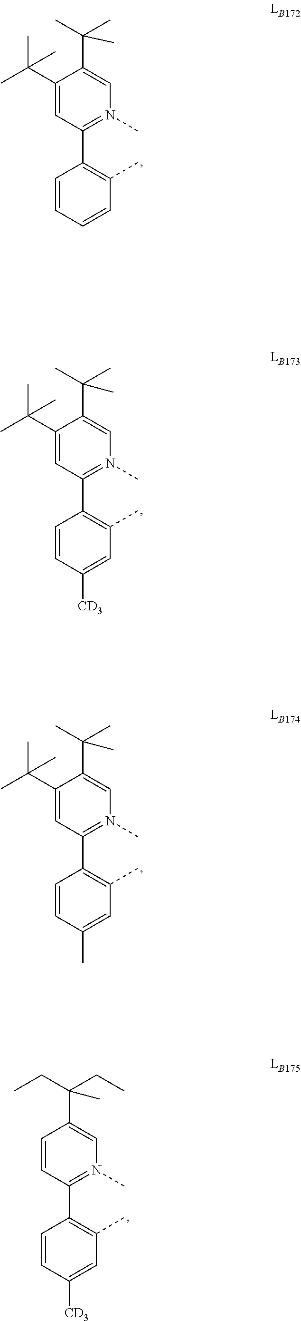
C1(C(C)(C)C)=CC(C2=C(C)C=CC=C2)=N(C)C=C1C(C)(C)C.C1(C(C)(C)C)=CC(C2=C(C)C=C([CD3])C=C2)=N(C)C=C1C(C)(C)C.C1(C(C)(C)C)=CC(C2=C(C)C=C(C)C=C2)=N(C)C=C1C(C)(C)C.C1=CC(C2=C(C)C=C([CD3])C=C2)=N(C)C=C1C(CC)(CC)C
